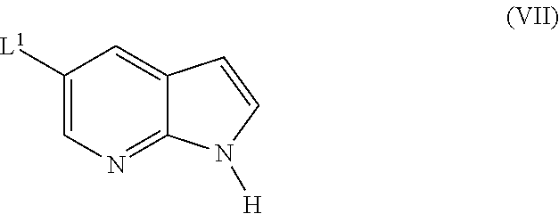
C1([L1])=CN=C2C(=C1)C=CN2[H]
